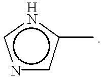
n1cc(C)nc1
